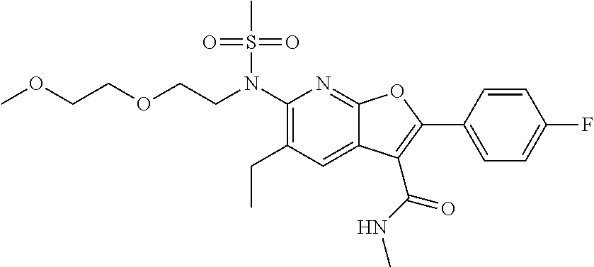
C1(N(CCOCCOC)S(C)(=O)=O)=C(CC)C=C2C(=N1)OC(C1=CC=C(F)C=C1)=C2C(NC)=O
